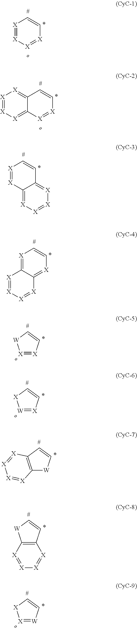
[X]1=[X][X]=[X]C=C1.C12=[X][X]=[X][X]=C1[X]=[X]C=C2.[X]1=[X]C2=[X][X]=[X][X]=C2C=C1.[X]1=C2C(=[X]C=C1)[X]=[X][X]=[X]2.[X]1=[X]C=C[W]1.[W]1=[X]C=C[X]1.C12=C(C=C[W]1)[X]=[X][X]=[X]2.[X]1=[W]C=C[X]1.C12=C(C=C[W]1)[X]=[X][X]=[X]2
